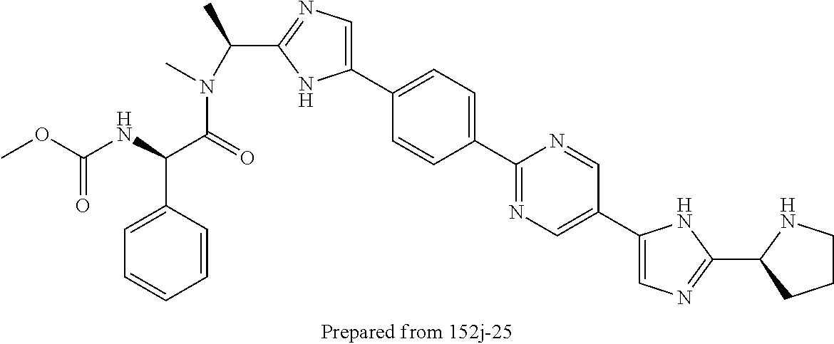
C(C1=NC=C(C2=CC=C(C3=NC=C(C4=CN=C(C5CCCN5)N4)C=N3)C=C2)N1)(N(C(=O)C(NC(OC)=O)C1=CC=CC=C1)C)C
